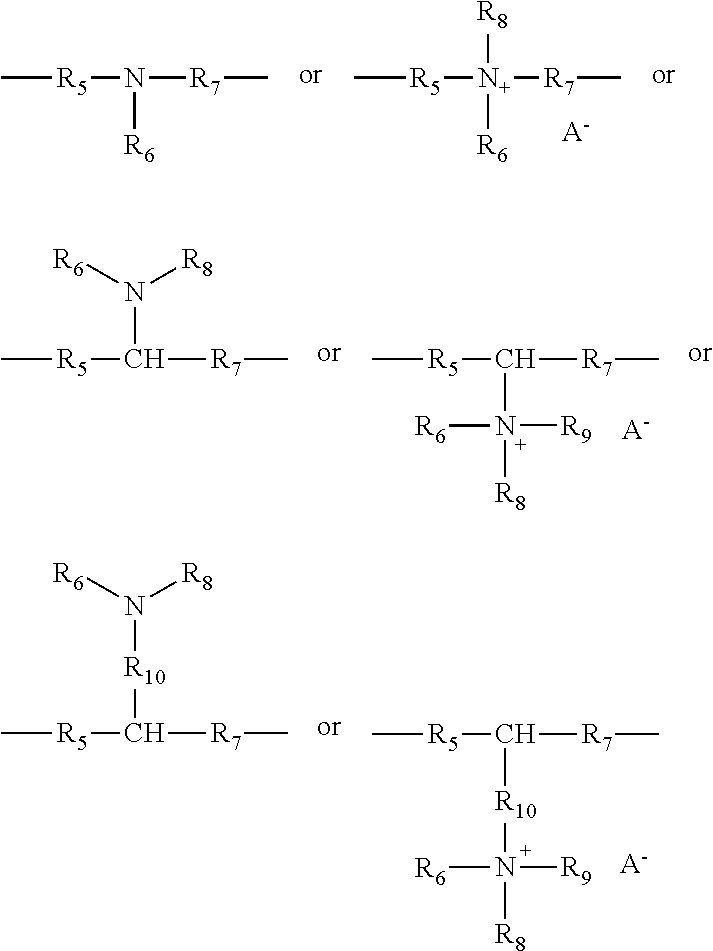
C[R5][N+]([R7]C)([R6])[R8].[A-].C[R5]N([R7]C)[R6].C[R5]C([R7]C)N([R8])([R9])[R6].[A-].C[R5]C([R7]C)N([R6])[R8].[A-].C[R5]C([R7]C)[R10]N([R8])([R9])[R6].C[R5]C([R7]C)[R10]N([R6])[R8]
